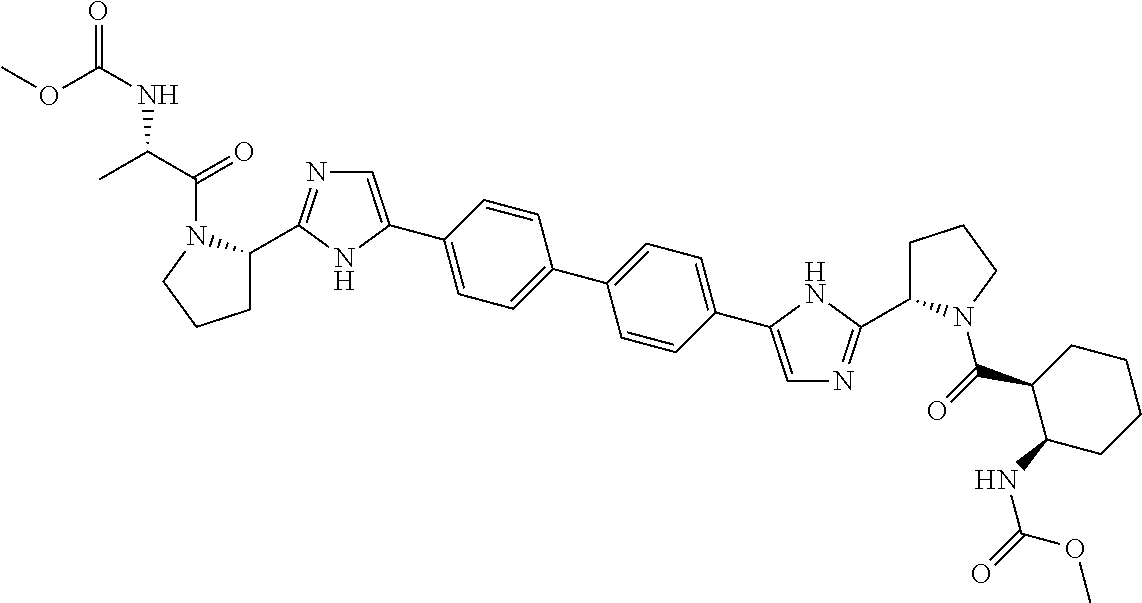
C1(C2=CN=C(C3CCCN3C(=O)C3C(NC(=O)OC)CCCC3)N2)=CC=C(C2=CC=C(C3=CN=C(C4CCCN4C(C(C)NC(=O)OC)=O)N3)C=C2)C=C1
